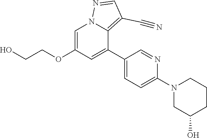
C1=C(OCCO)C=C(C2=CC=C(N3CC(O)CCC3)N=C2)C2=C(C#N)C=NN12
